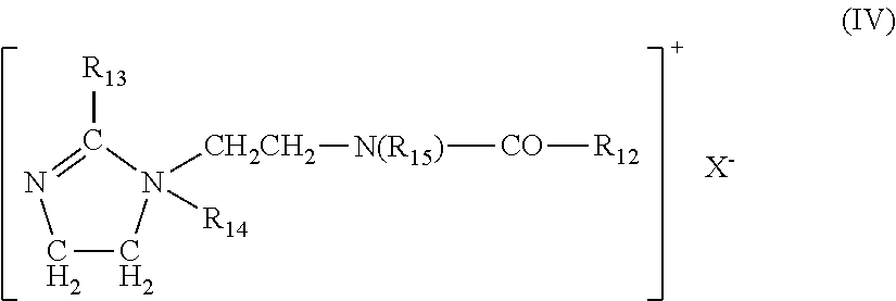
C1CN([CH2CH2][N(R15)][CO][R12])([R14])C([R13])=N1.[X-]
